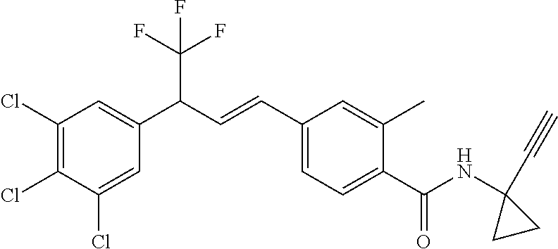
C1(Cl)=CC(C(C=CC2=CC=C(C(NC3(C#C)CC3)=O)C(C)=C2)C(F)(F)F)=CC(Cl)=C1Cl
